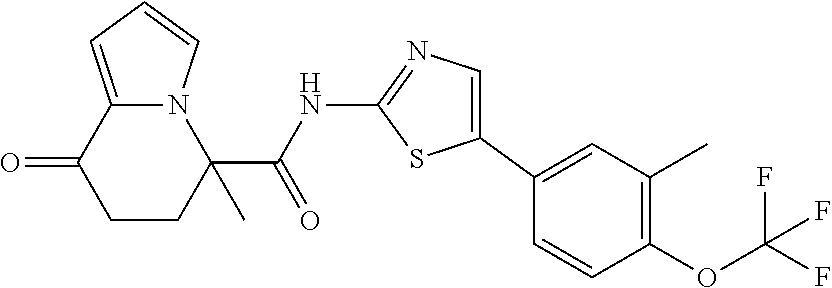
C1CC(C(NC2=NC=C(C3=CC(C)=C(OC(F)(F)F)C=C3)S2)=O)(C)N2C(=CC=C2)C1=O
